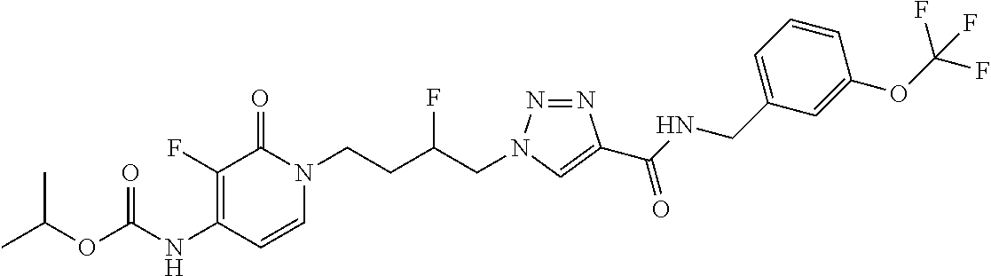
N(C1=C(F)C(=O)N(CCC(CN2N=NC(C(NCC3=CC=CC(OC(F)(F)F)=C3)=O)=C2)F)C=C1)C(=O)OC(C)C
